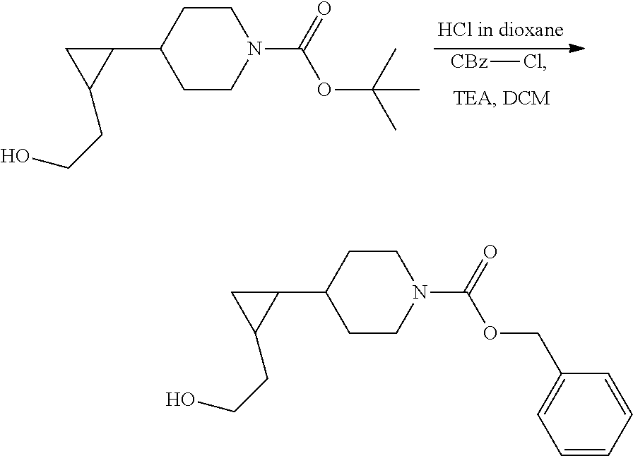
C1CC(C2CC2CCO)CCN1C(OC(C)(C)C)=O.[CBz]Cl.C1CC(C2CC2CCO)CCN1C(OCC1=CC=CC=C1)=O
